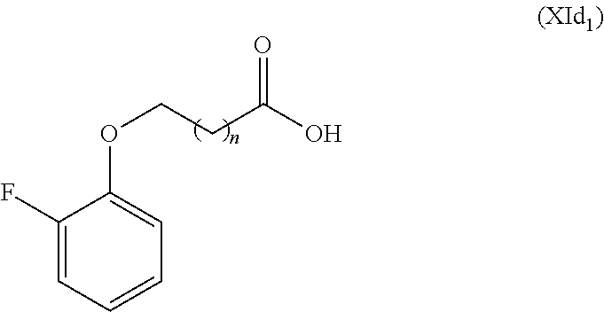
C1(F)=CC=CC=C1OCCC(O)=O
